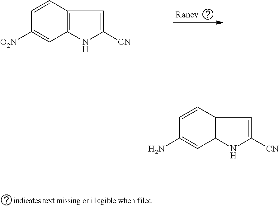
C12=C(C=CC([O2N])=C1)C=C([CN])N2.[Raney].C12=C(C=CC(N)=C1)C=C([CN])N2
